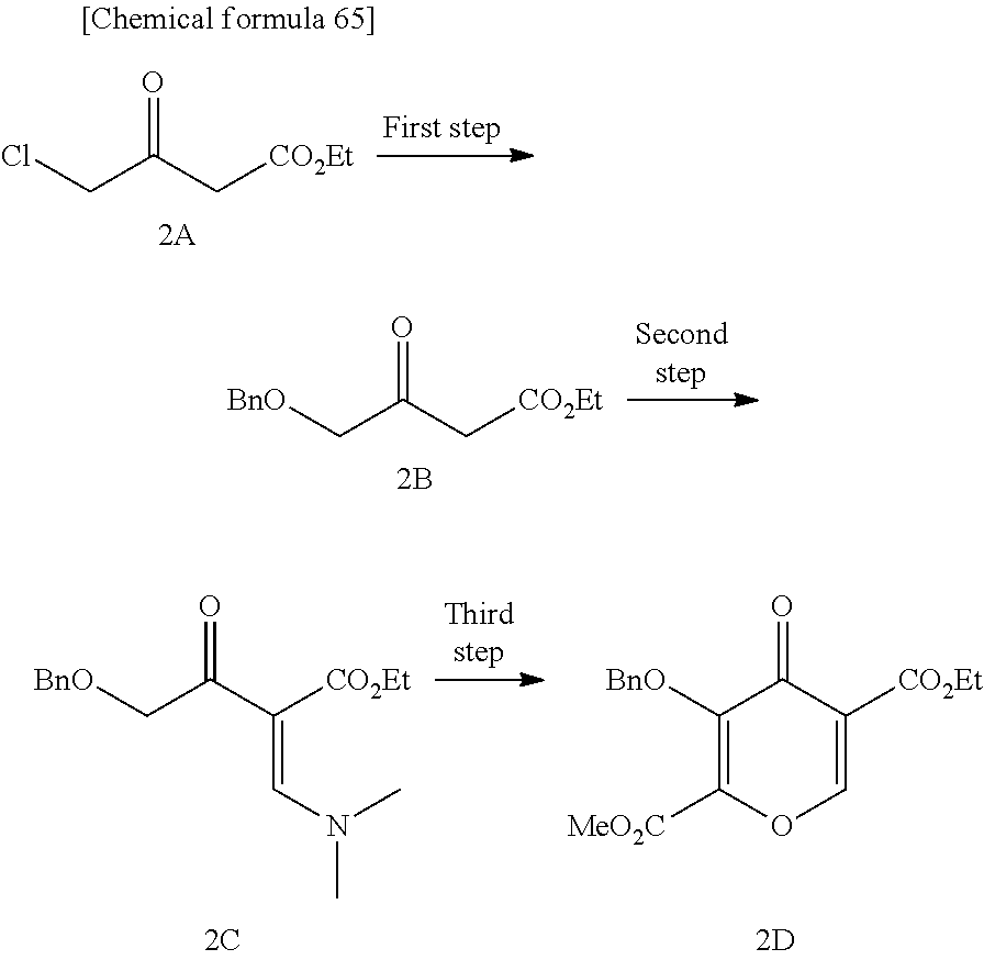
O=C(C[CO2Et])C[BnO].O=C(C([CO2Et])=CN(C)C)C[BnO].O=C1C([CO2Et])=COC([MeO2C])=C1[BnO].O=C(C[CO2Et])CCl
